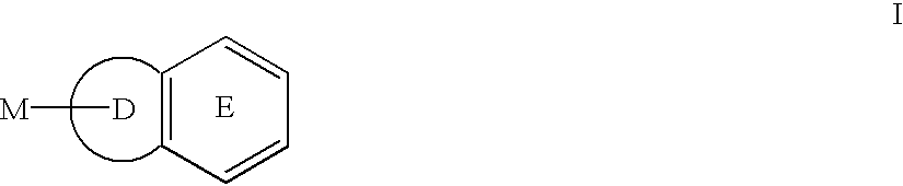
C1=CC=CC=C1.[D][M]
